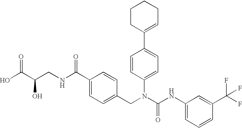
OC(C(CNC(C1=CC=C(CN(C(NC2=CC=CC(C(F)(F)F)=C2)=O)C2=CC=C(C3=CCCCC3)C=C2)C=C1)=O)O)=O
